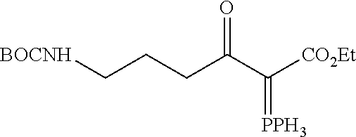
[BOCNH]CCCC(C([CO2Et])=[PPH3])=O
